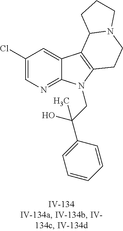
C1(Cl)=CN=C2C(=C1)C1=C(N2CC(C2=CC=CC=C2)(O)C)CCN2C1CCC2
